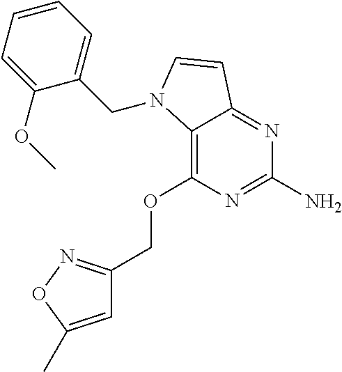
C12=C(OCC3=NOC(C)=C3)N=C(N)N=C1C=CN2CC1=CC=CC=C1OC
